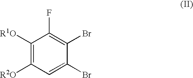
C1([R1O])=C([R2O])C=C(Br)C(Br)=C1F
